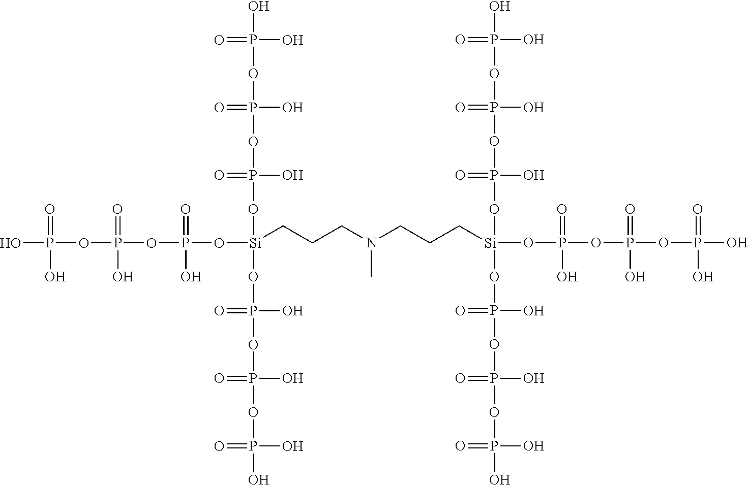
P(O)(OP(OP(O[Si](OP(OP(OP(O)(O)=O)(O)=O)(O)=O)(OP(OP(OP(O)(O)=O)(O)=O)(O)=O)CCCN(CCC[Si](OP(OP(OP(O)(=O)O)(=O)O)(=O)O)(OP(OP(OP(O)(O)=O)(O)=O)(O)=O)OP(OP(OP(O)(O)=O)(O)=O)(O)=O)C)(=O)O)(=O)O)(=O)O
